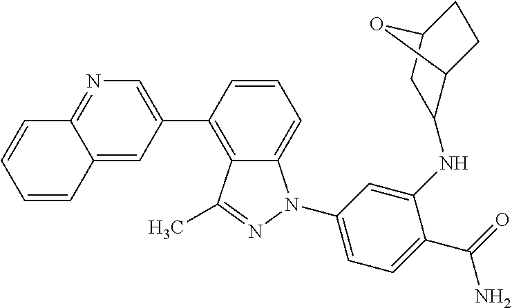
C1=CC(C2=CN=C3C(=C2)C=CC=C3)=C2C(=C1)N(C1=CC=C(C(=O)N)C(NC3C4CCC(C3)O4)=C1)N=C2C
